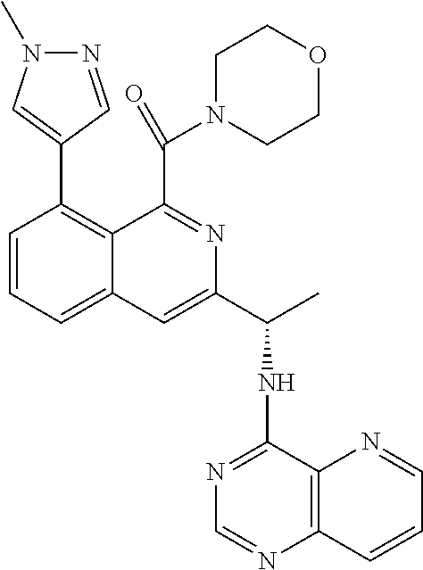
C1=CC=C2C(=C1C1=CN(C)N=C1)C(C(N1CCOCC1)=O)=NC(C(C)NC1=NC=NC3=C1N=CC=C3)=C2
